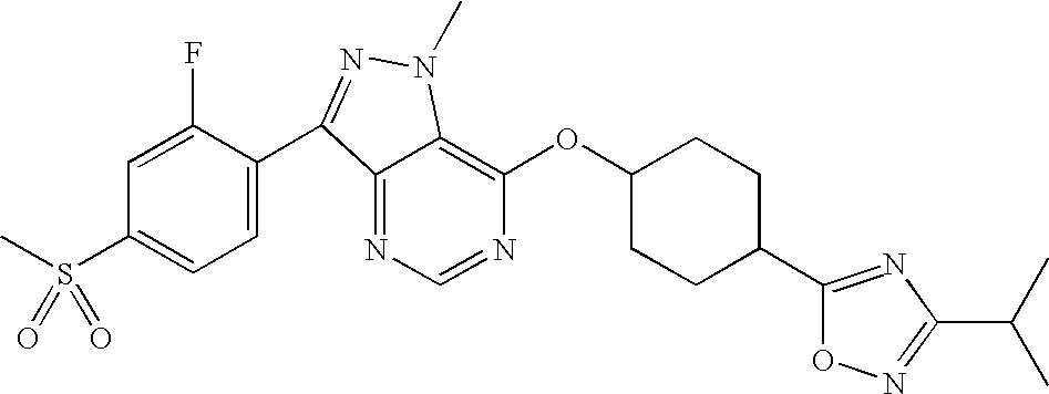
N1=CN=C2C(=C1OC1CCC(C3=NC(C(C)C)=NO3)CC1)N(C)N=C2C1=CC=C(S(C)(=O)=O)C=C1F
